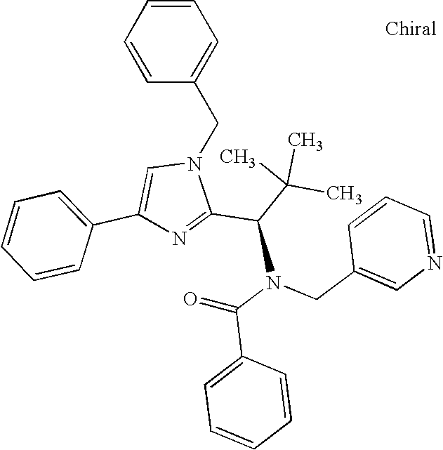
C1=CC=CC(CN2C=C(C3=CC=CC=C3)N=C2C(N(C(C2=CC=CC=C2)=O)CC2=CN=CC=C2)C(C)(C)C)=C1
